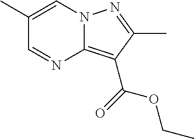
C1(C)=CN2C(=C(C(=O)OCC)C(C)=N2)N=C1
